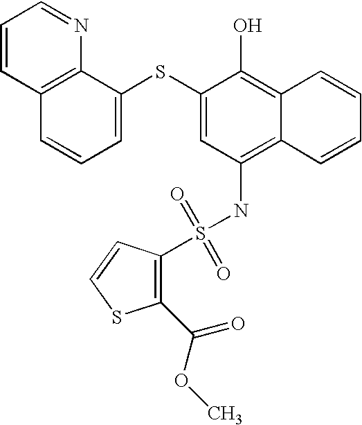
C1=CC2=C(N=C1)C(SC1=CC(NS(=O)(=O)C3=C(C(=O)OC)SC=C3)=C3C(=C1O)C=CC=C3)=CC=C2
